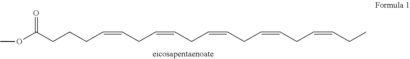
COC(CCCC=CCC=CCC=CCC=CCC=CCC)=O
